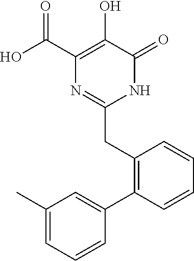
OC(C1=C(O)C(=O)NC(CC2=C(C3=CC(C)=CC=C3)C=CC=C2)=N1)=O
